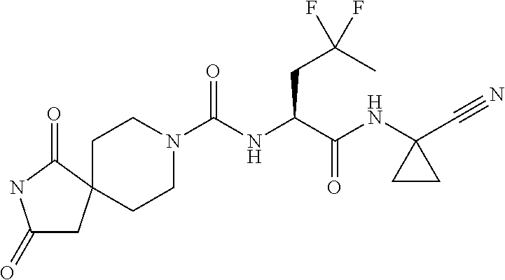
N1(C(NC(C(NC2(C#N)CC2)=O)CC(C)(F)F)=O)CCC2(CC1)CC(=O)NC2=O
